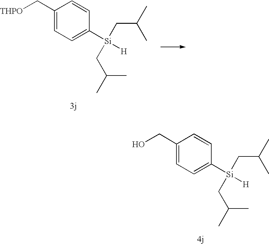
C1(C[THPO])=CC=C([Si](CC(C)C)(CC(C)C)[H])C=C1.C1(CO)=CC=C([Si](CC(C)C)(CC(C)C)[H])C=C1
